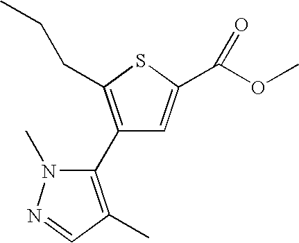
C1(C2=C(C)C=NN2C)=C(CCC)SC(C(OC)=O)=C1
